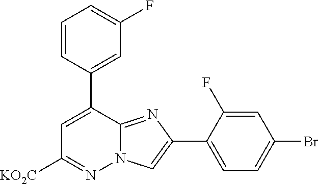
C1=C(C2=CC(F)=CC=C2)C2=NC(C3=CC=C(Br)C=C3F)=CN2N=C1[KO2C]
